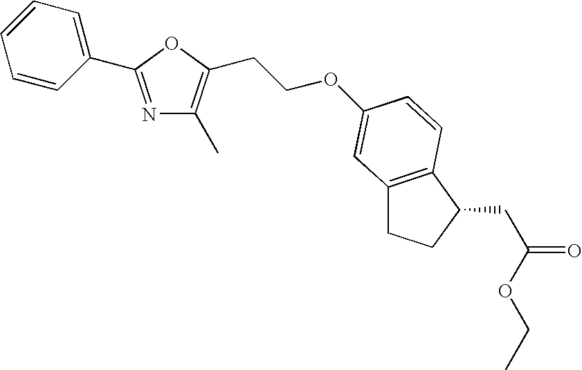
C12=C(C(CC(OCC)=O)CC1)C=CC(OCCC1=C(C)N=C(C3=CC=CC=C3)O1)=C2
